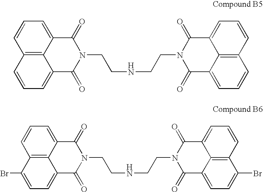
C12=C3C(=CC=C1)C(=O)N(CCNCCN1C(=O)C4=CC=CC5=C4C(=CC=C5)C1=O)C(=O)C3=CC=C2.C12=C3C(=CC=C1)C(=O)N(CCNCCN1C(=O)C4=CC=CC5=C4C(=CC=C5Br)C1=O)C(=O)C3=CC=C2Br
